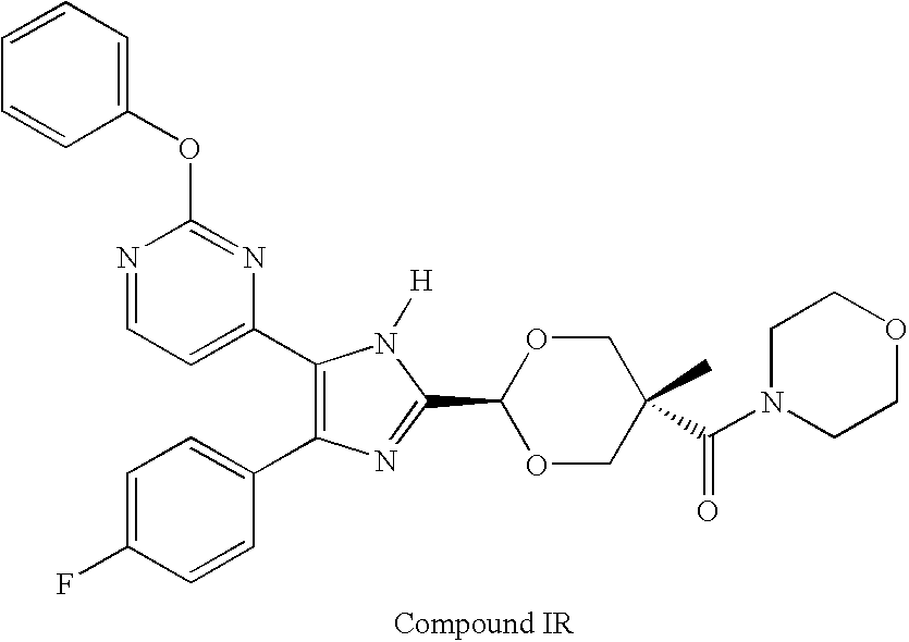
C1(OC2=NC(C3=C(C4=CC=C(F)C=C4)N=C(C4OCC(C(=O)N5CCOCC5)(C)CO4)N3[H])=CC=N2)=CC=CC=C1
